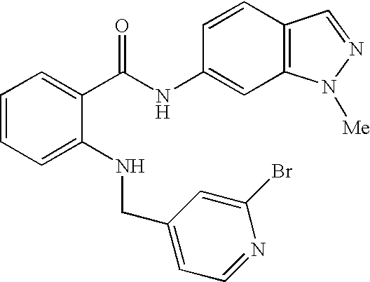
C1=C(NCC2=CC=NC(Br)=C2)C(C(NC2=CC3=C(C=C2)C=NN3[Me])=O)=CC=C1
